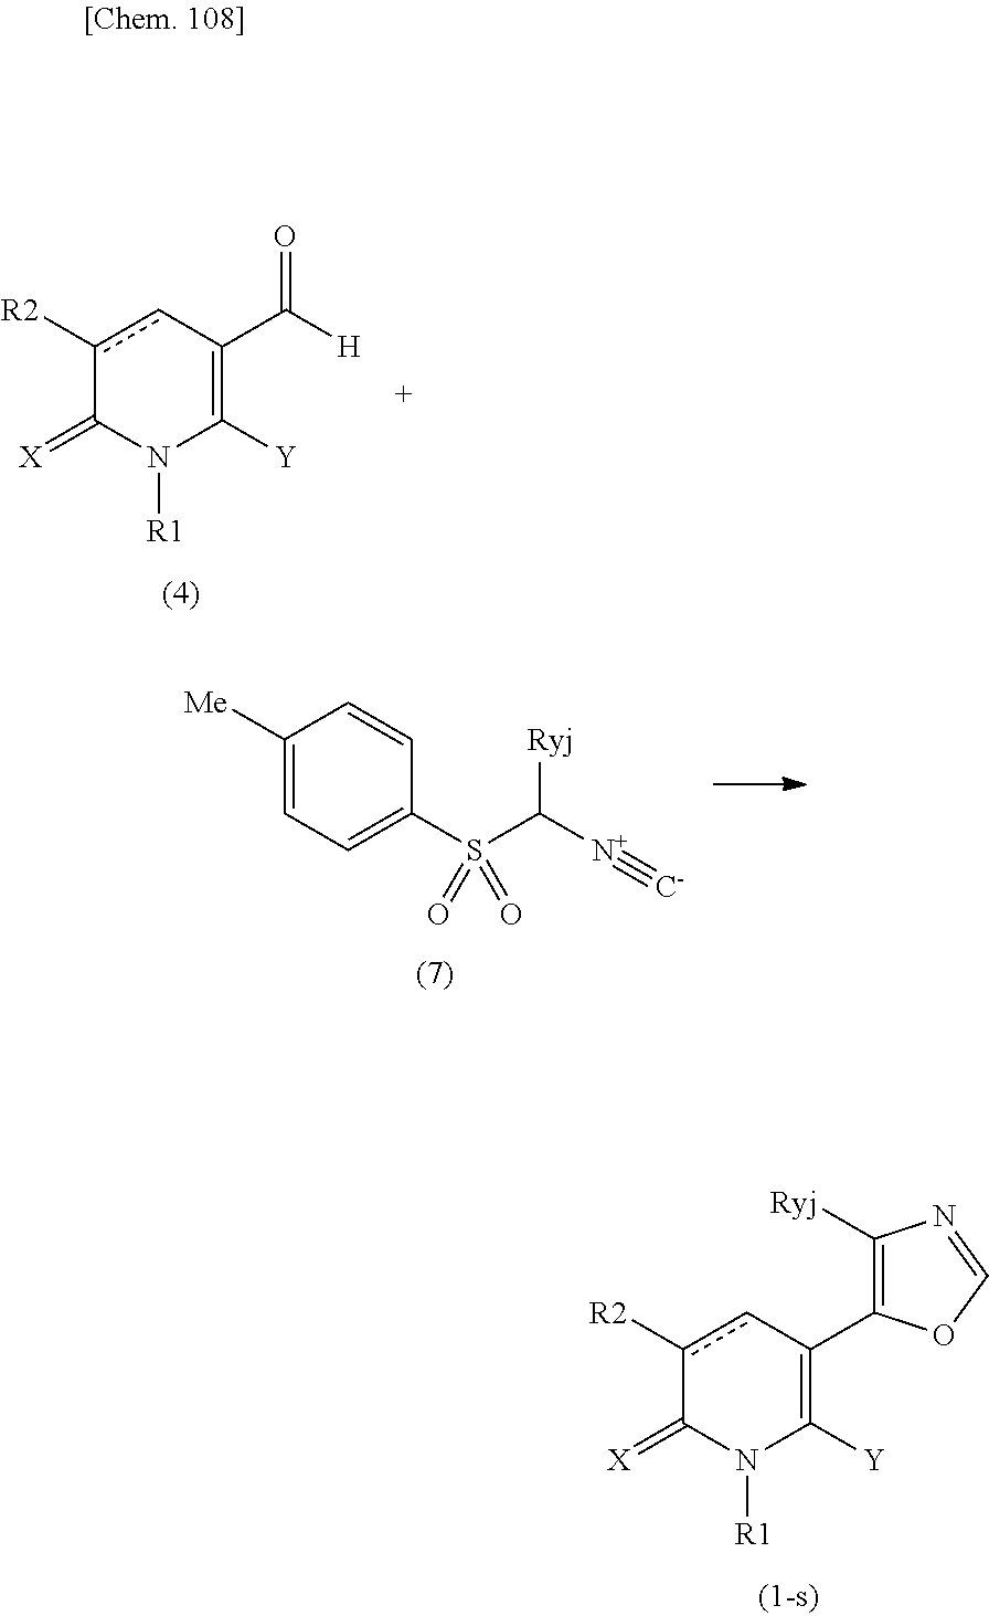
c1([R2])cC(C(=O)[H])=C([Y])N([R1])C1=[X].C1([Me])=CC=C(S(C([Ryj])[N+]#[C-])(=O)=O)C=C1.c1([R2])cC(C2=C([Ryj])N=CO2)=C([Y])N([R1])C1=[X]
